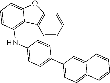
C1=CC=CC2=C1C1=C(NC3=CC=C(C4=CC=C5C(=C4)C=CC=C5)C=C3)C=CC=C1O2
